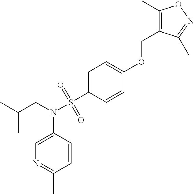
C1=C(N(CC(C)C)S(C2=CC=C(OCC3=C(C)ON=C3C)C=C2)(=O)=O)C=CC(C)=N1
